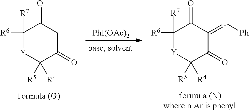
[PhI(OAc)2].C1([R6])([R7])C(=O)CC(=O)C([R5])([R4])[Y]1.C1([R6])([R7])C(=O)C(=I[Ph])C(=O)C([R5])([R4])[Y]1
